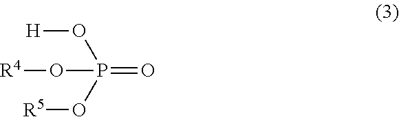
[H]OP(=O)(O[R5])O[R4]
